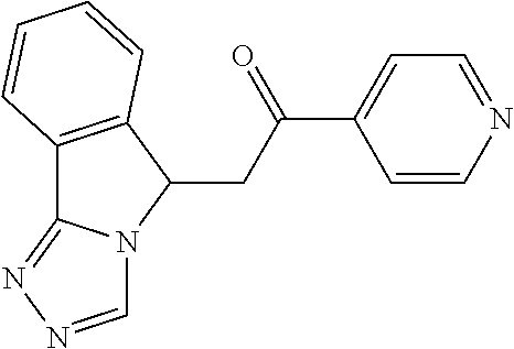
C(=O)(CC1C2=C(C3=NN=CN13)C=CC=C2)C1=CC=NC=C1
